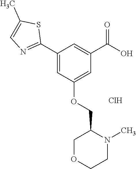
C1(C2=NC=C(C)S2)=CC(OCC2COCCN2C)=CC(C(O)=O)=C1.Cl
